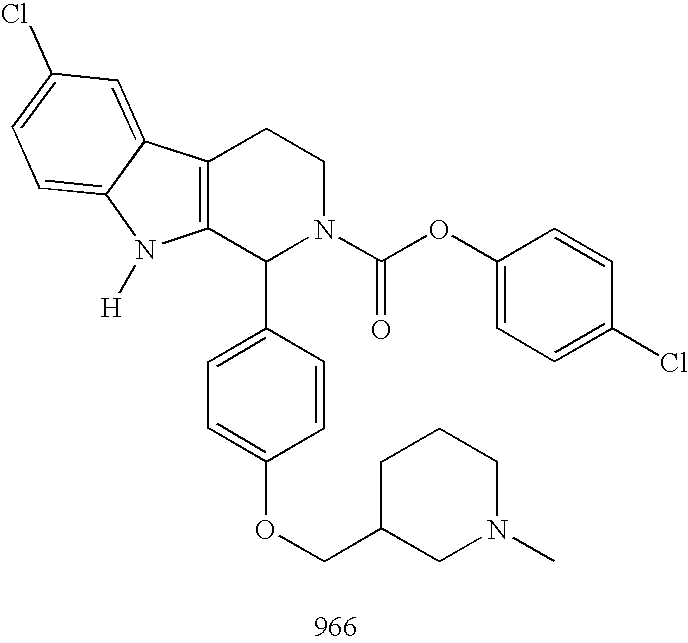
C12=C(C(C3=CC=C(OCC4CN(C)CCC4)C=C3)N(C(OC3=CC=C(Cl)C=C3)=O)CC1)N([H])C1=CC=C(Cl)C=C21
